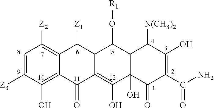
C1=C([Z3])C(O)=C2C(=C1[Z2])C([Z1])C1C(=C(O)C3(O)C(C1O[R1])C([N(CH3)2])C(O)=C(C(N)=O)C3=O)C2=O
